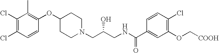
C1(Cl)=C(Cl)C=CC(OC2CCN(CC(CNC(C3=CC(OC[COOH])=C(Cl)C=C3)=O)O)CC2)=C1C
